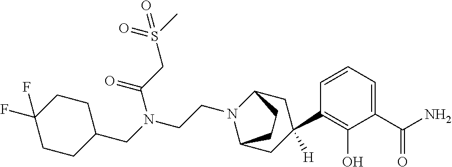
C1(C(N)=O)=CC=CC(C2([H])CC3N(CCN(CC4CCC(F)(F)CC4)C(CS(=O)(C)=O)=O)C(C2)CC3)=C1O
